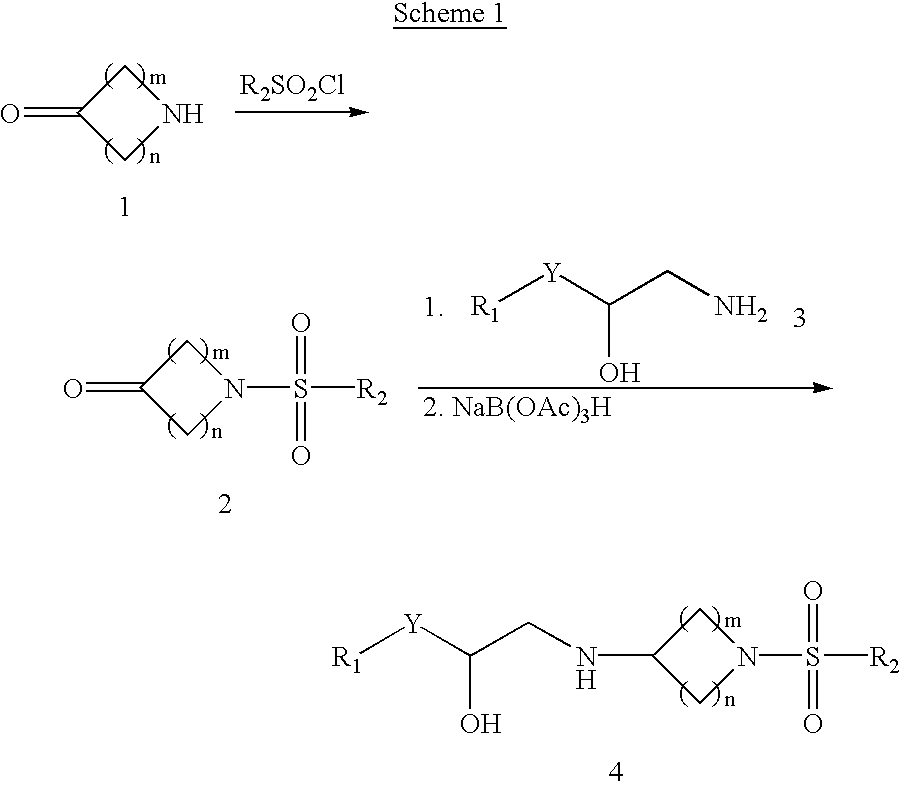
C1NCC1=O.[R2SO2Cl].C1N(S([R2])(=O)=O)CC1=O.[R1][Y]C(CN)O.C1N(S([R2])(=O)=O)CC1NCC([Y][R1])O
